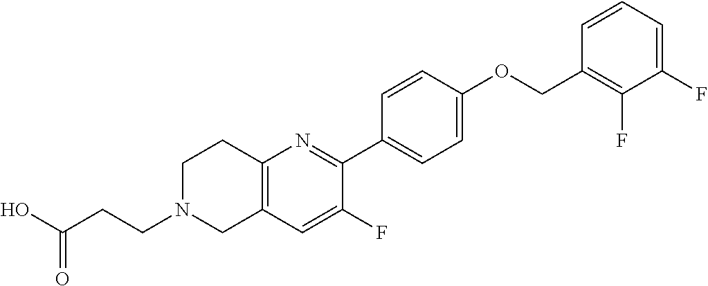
OC(CCN1CC2=C(CC1)N=C(C1=CC=C(OCC3=C(F)C(F)=CC=C3)C=C1)C(F)=C2)=O
